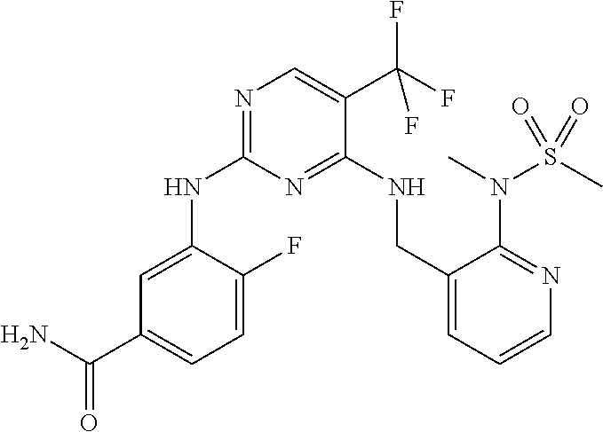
N1=C(NC2=CC(C(N)=O)=CC=C2F)N=C(NCC2=CC=CN=C2N(C)S(C)(=O)=O)C(C(F)(F)F)=C1
